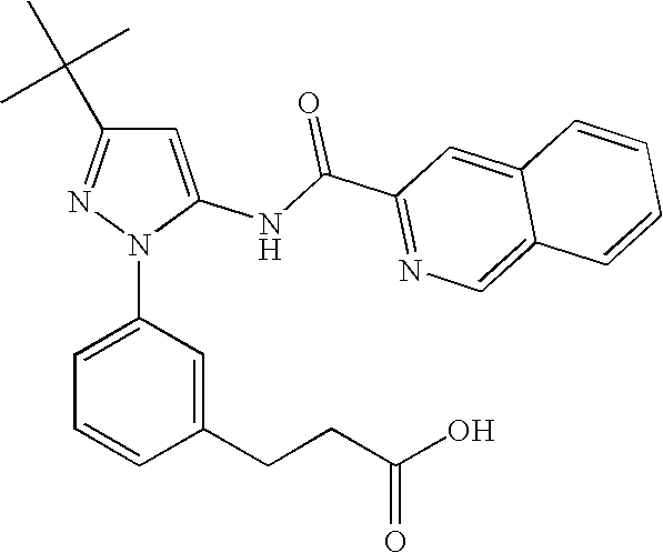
C1=C(NC(C2=NC=C3C(=C2)C=CC=C3)=O)N(C2=CC=CC(CCC(O)=O)=C2)N=C1C(C)(C)C
